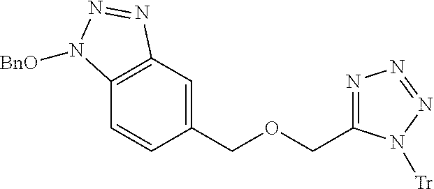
N1=C(COCC2=CC3=C(C=C2)N([BnO])N=N3)N([Tr])N=N1
